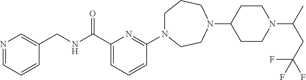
C1N(C2=NC(C(NCC3=CN=CC=C3)=O)=CC=C2)CCN(C2CCN(C(CC(F)(F)F)C)CC2)CC1
